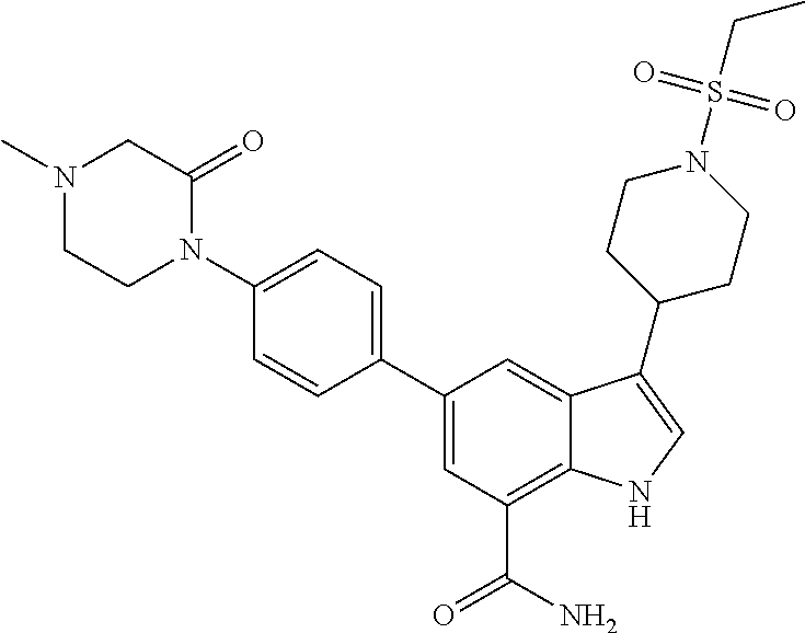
C1(C2=CC(C(N)=O)=C3C(=C2)C(C2CCN(S(CC)(=O)=O)CC2)=CN3)=CC=C(N2C(=O)CN(C)CC2)C=C1
